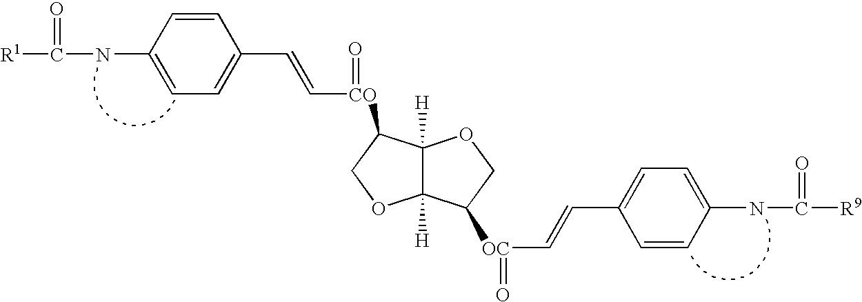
[R1]C(NC1=CC=C(C=C[CO](=O)C2C3([H])C([H])(OC2)C([OC](C=CC2=CC=C(NC([R9])=O)C=C2)=O)CO3)C=C1)=O
